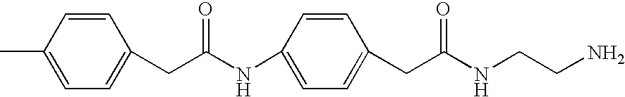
C1=CC(C)=CC=C1CC(NC1=CC=C(CC(NCCN)=O)C=C1)=O
